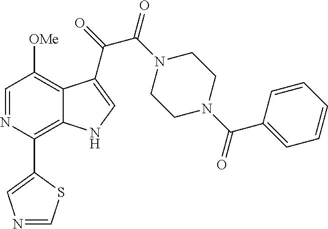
C1=NC(C2=CN=CS2)=C2C(=C1[OMe])C(C(C(=O)N1CCN(C(C3=CC=CC=C3)=O)CC1)=O)=CN2
